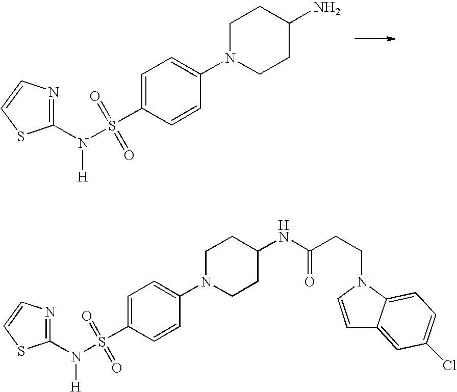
C1(N(S(C2=CC=C(N3CCC(N)CC3)C=C2)(=O)=O)[H])=NC=CS1.C1(N(S(C2=CC=C(N3CCC(NC(CCN4C=CC5=CC(Cl)=CC=C45)=O)CC3)C=C2)(=O)=O)[H])=NC=CS1
